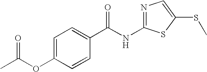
C1=C(OC(C)=O)C=CC(C(NC2=NC=C(SC)S2)=O)=C1
